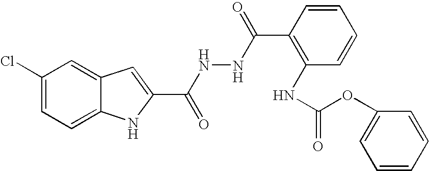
C12=CC=C(Cl)C=C1C=C(C(NNC(=O)C1=C(NC(=O)OC3=CC=CC=C3)C=CC=C1)=O)N2
